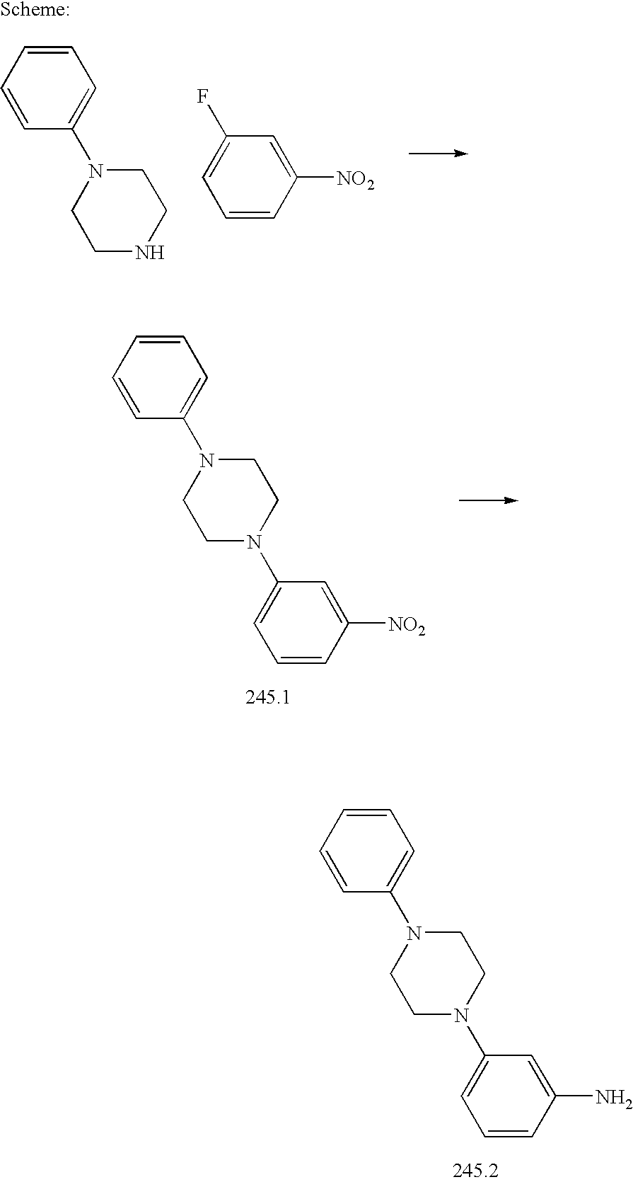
C1=C(N2CCN(C3=CC=CC=C3)CC2)C=C(N)C=C1.C1=CC(N2CCNCC2)=CC=C1.C1=C(F)C=C([NO2])C=C1.C1=C(N2CCN(C3=CC=CC=C3)CC2)C=C([NO2])C=C1
